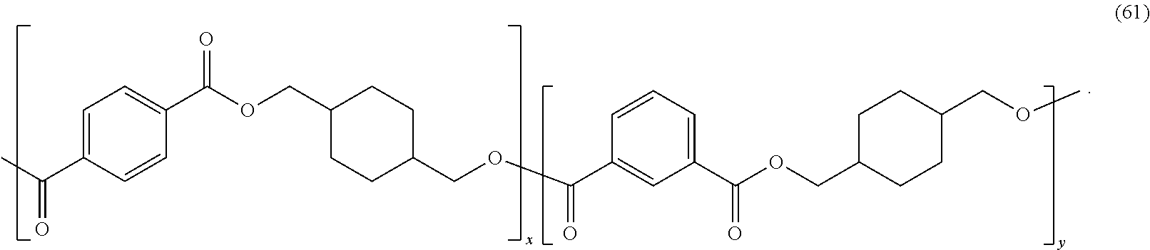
C1=C(C(C)=O)C=CC(C(OCC2CCC(COC(C3=CC(C(OCC4CCC(COC)CC4)=O)=CC=C3)=O)CC2)=O)=C1
